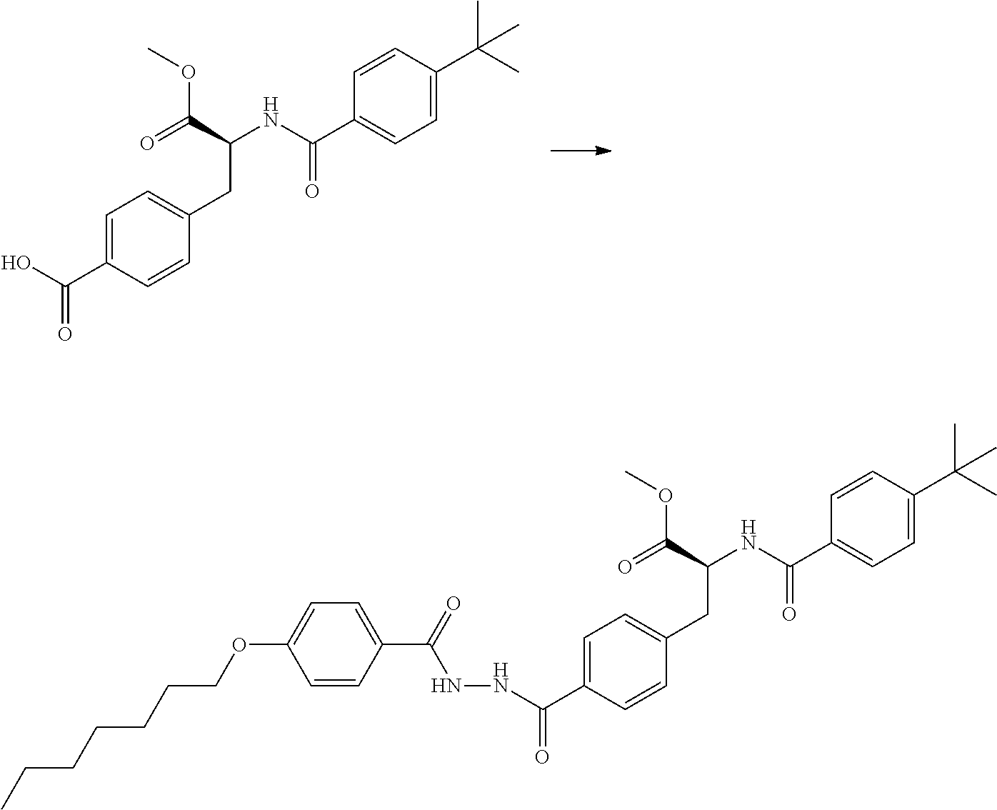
C1=C(C(O)=O)C=CC(CC(NC(C2=CC=C(C(C)(C)C)C=C2)=O)C(=O)OC)=C1.C1=C(C(NNC(=O)C2=CC=C(OCCCCCCC)C=C2)=O)C=CC(CC(NC(C2=CC=C(C(C)(C)C)C=C2)=O)C(=O)OC)=C1
